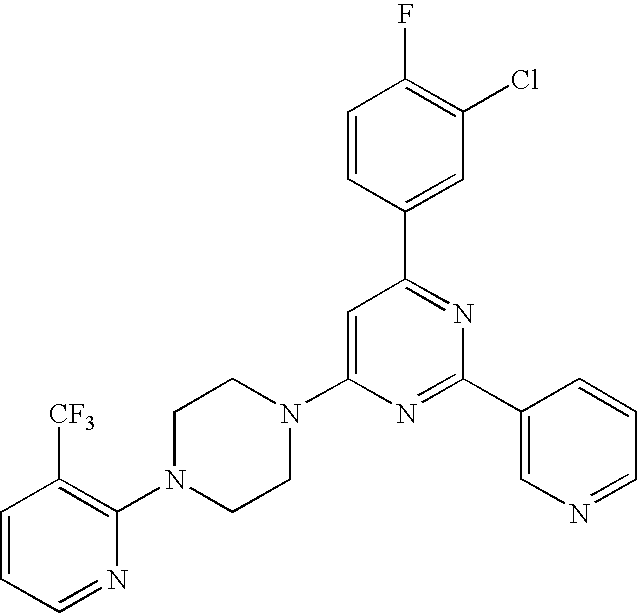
C1=CC(C2=NC(C3=CN=CC=C3)=NC(N3CCN(C4=C([CF3])C=CC=N4)CC3)=C2)=CC(Cl)=C1F
